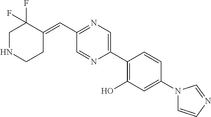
C(C1=NC=C(C2=C(O)C=C(N3C=CN=C3)C=C2)N=C1)=C1C(F)(F)CNCC1
